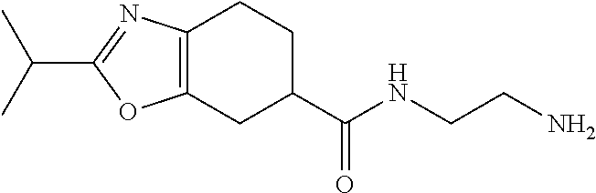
C12=C(CC(C(=O)NCCN)CC1)OC(C(C)C)=N2
